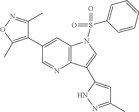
C1(C2=C(C)ON=C2C)=CC2=C(N=C1)C(C1=CC(C)=NN1)=CN2S(=O)(=O)C1=CC=CC=C1
